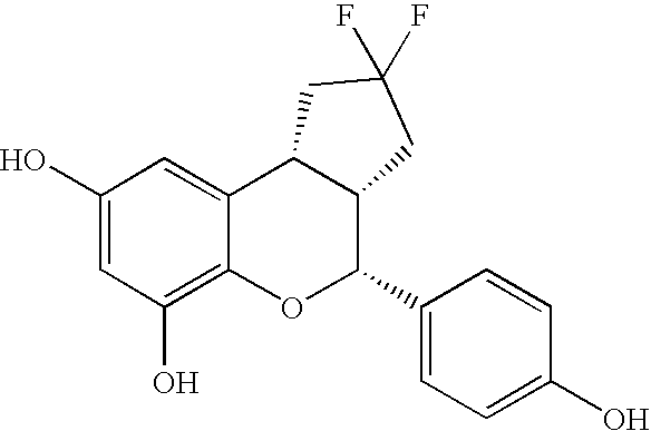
C1(O)=CC(O)=C2C(=C1)C1C(C(C3=CC=C(O)C=C3)O2)CC(F)(F)C1
